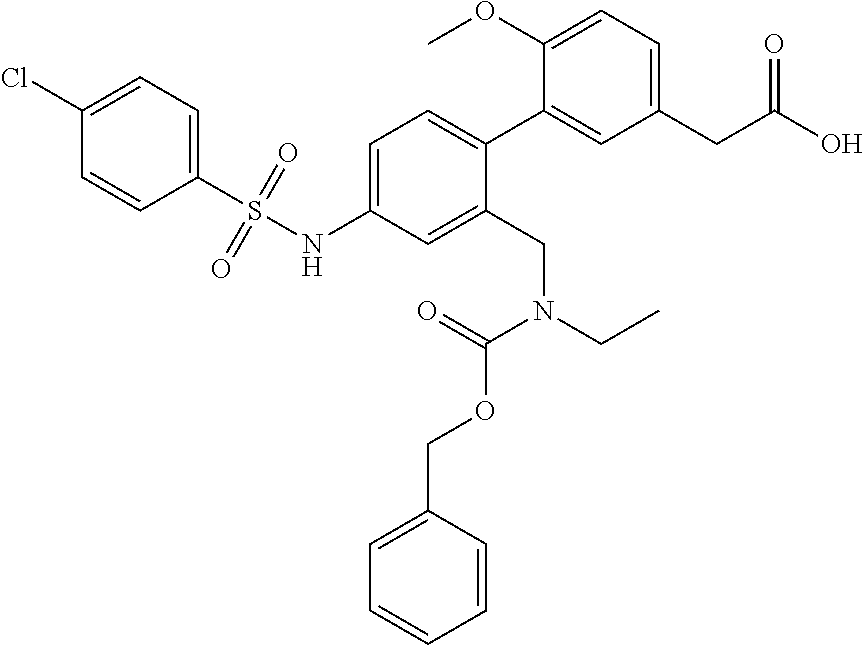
C1=C(OC)C(C2=CC=C(NS(C3=CC=C(Cl)C=C3)(=O)=O)C=C2CN(CC)C(=O)OCC2=CC=CC=C2)=CC(CC(O)=O)=C1
